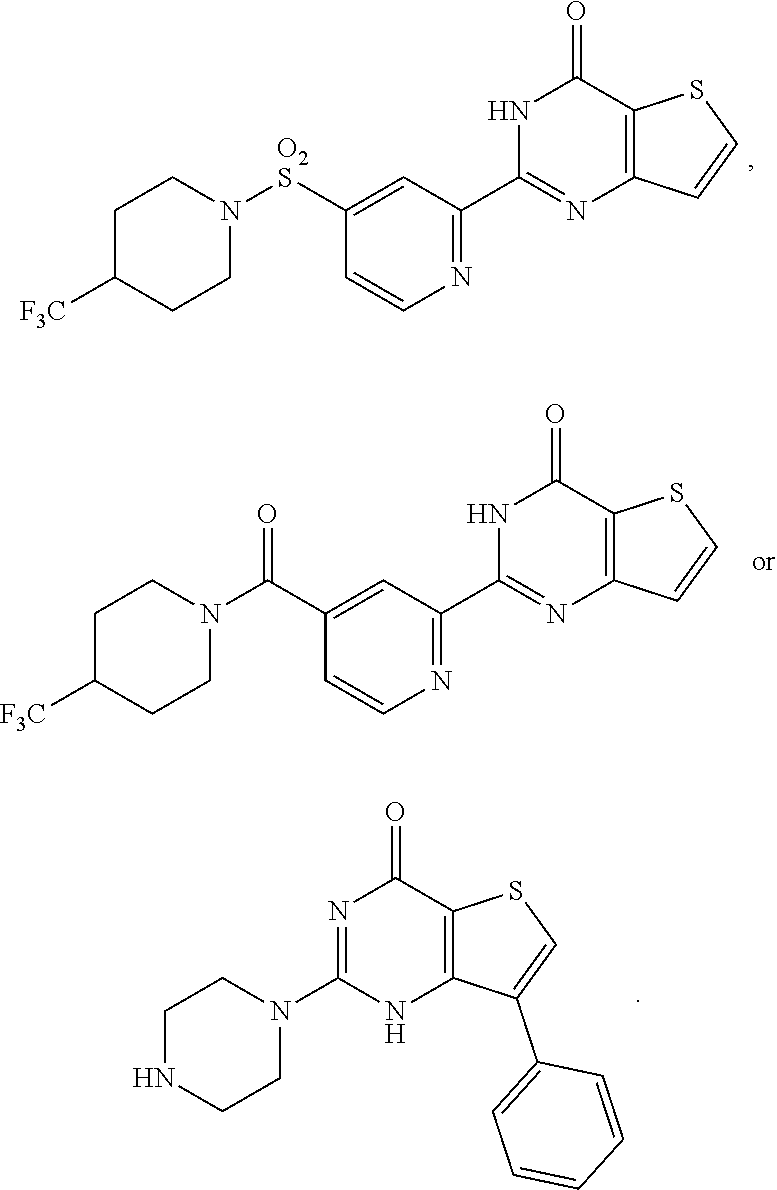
C1([O2S]N2CCC([F3C])CC2)=CC(C2=NC3=C(C(=O)N2)SC=C3)=NC=C1.C1(C(N2CCC([F3C])CC2)=O)=CC(C2=NC3=C(C(=O)N2)SC=C3)=NC=C1.C1NCCN(C2=NC(=O)C3=C(N2)C(C2=CC=CC=C2)=CS3)C1
